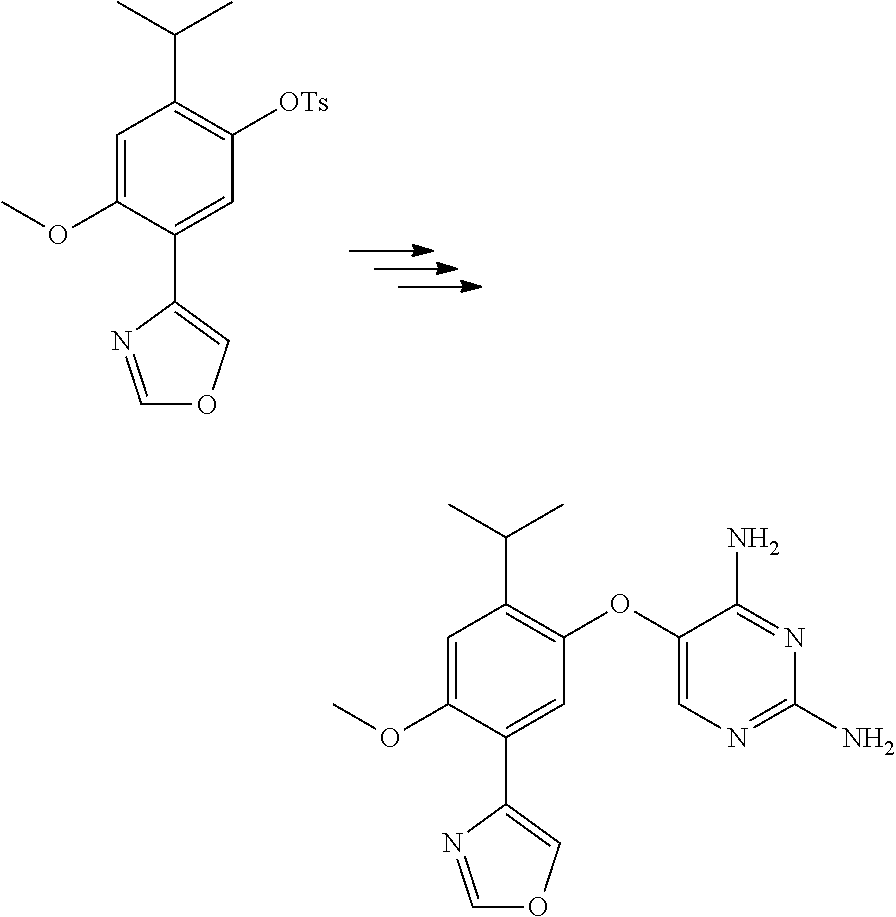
C(C1=C([OTs])C=C(C2=COC=N2)C(OC)=C1)(C)C.C(C1=C(OC2=CN=C(N)N=C2N)C=C(C2=COC=N2)C(OC)=C1)(C)C
